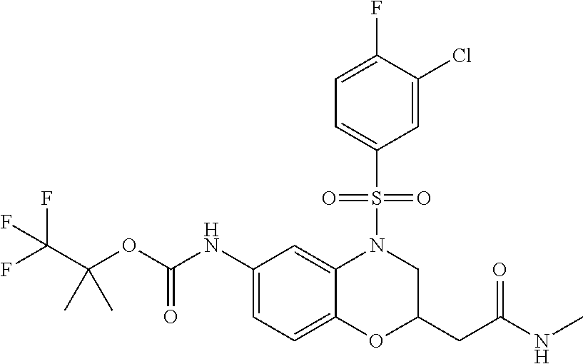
C1(NC(OC(C(F)(F)F)(C)C)=O)=CC=C2C(=C1)N(S(C1=CC=C(F)C(Cl)=C1)(=O)=O)CC(CC(=O)NC)O2
